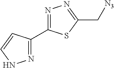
N1=C(C2=NN=C(C[N3])S2)C=CN1
